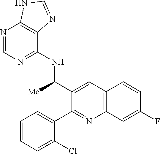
C1(C([Me])NC2=NC=NC3=C2N=CN3)=CC2=C(N=C1C1=CC=CC=C1Cl)C=C(F)C=C2
